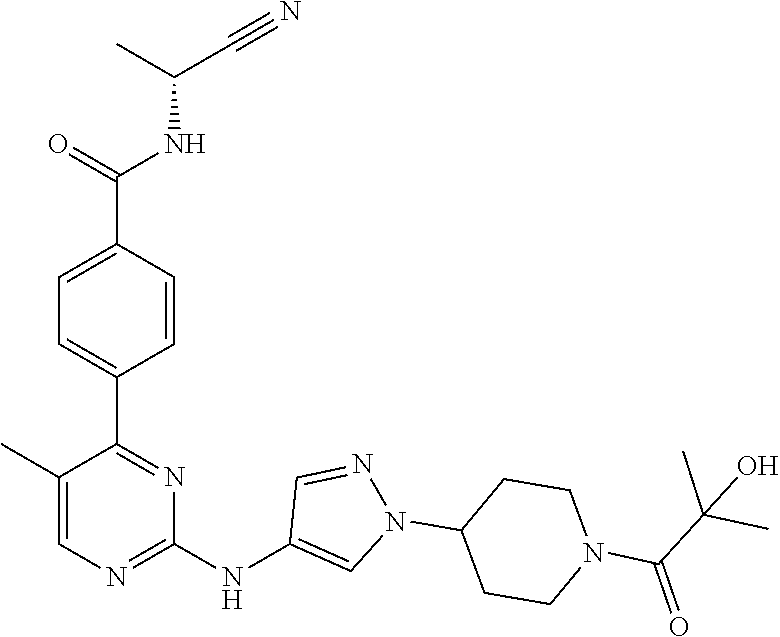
C1(C2=NC(NC3=CN(C4CCN(C(C(C)(C)O)=O)CC4)N=C3)=NC=C2C)=CC=C(C(NC(C#N)C)=O)C=C1
